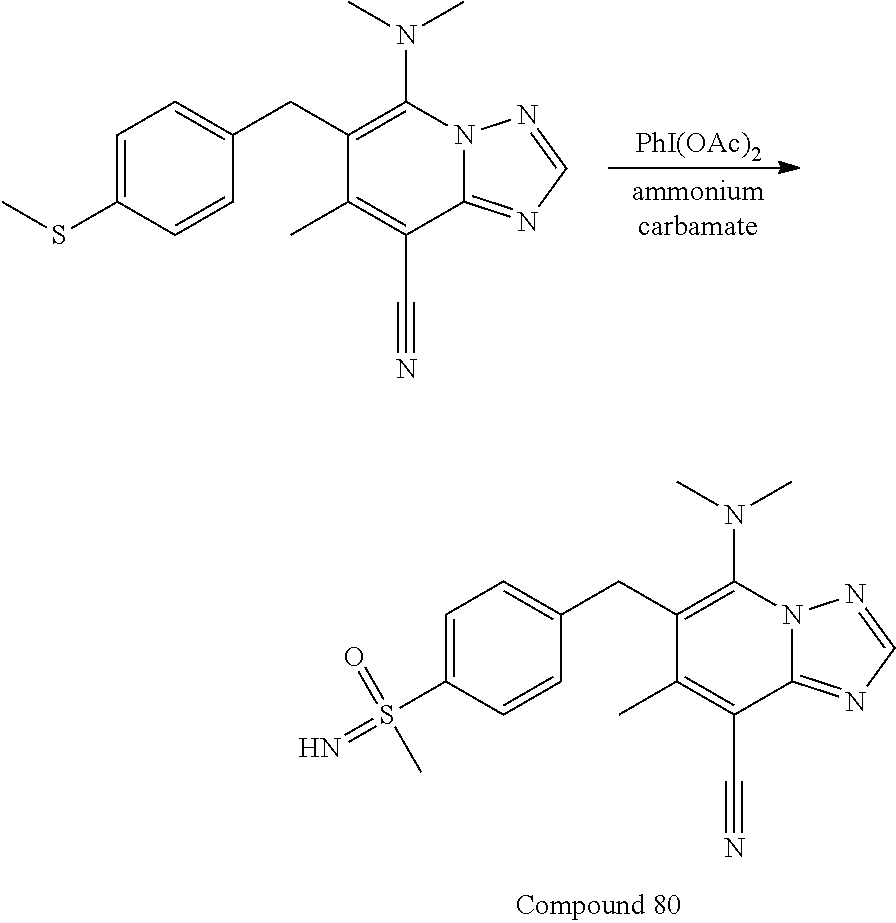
[PhI(OAc)2].C1=C(SC)C=CC(CC2=C(N(C)C)N3C(=NC=N3)C(C#N)=C2C)=C1.C1=C(S(=N)(=O)C)C=CC(CC2=C(N(C)C)N3C(=NC=N3)C(C#N)=C2C)=C1
